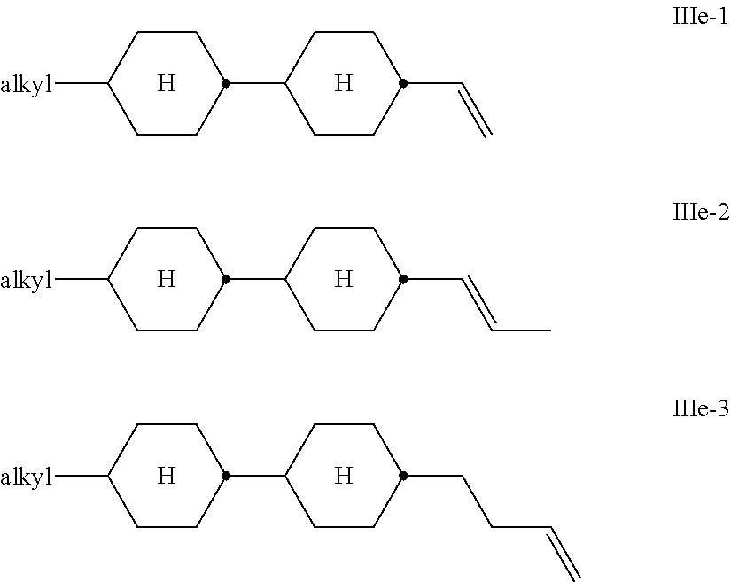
C1CC(C2CCC(C=CC)CC2)CCC1[alkyl].[H].[H].C1CC(C2CCC(C=C)CC2)CCC1[alkyl].[H].[H].C1CC(C2CCC(CCC=C)CC2)CCC1[alkyl].[H].[H]
